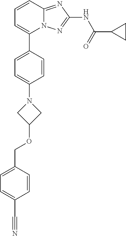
C1=CC2=NC(NC(=O)C3CC3)=NN2C(C2=CC=C(N3CC(OCC4=CC=C(C#N)C=C4)C3)C=C2)=C1
